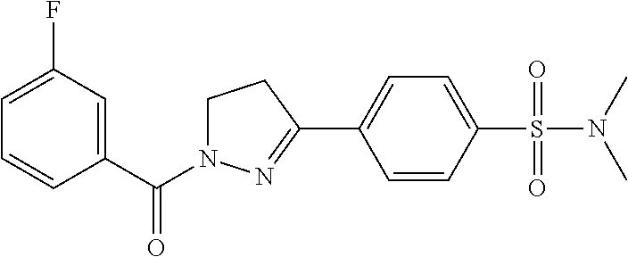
C1=C(F)C=C(C(=O)N2CCC(C3=CC=C(S(=O)(N(C)C)=O)C=C3)=N2)C=C1
